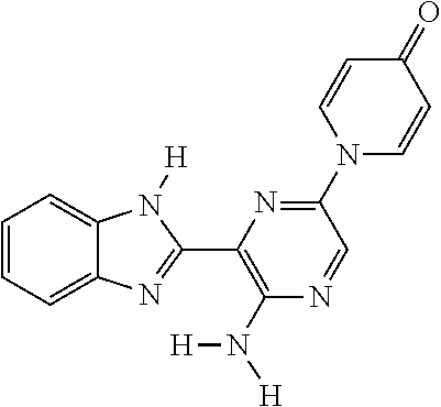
C1=CC=C2C(=C1)N([H])C(C1=C(N([H])[H])N=CC(N3C=CC(=O)C=C3)=N1)=N2
